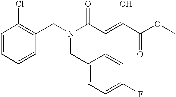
C1=CC=CC(CN(C(C=C(C(OC)=O)O)=O)CC2=CC=C(F)C=C2)=C1Cl
